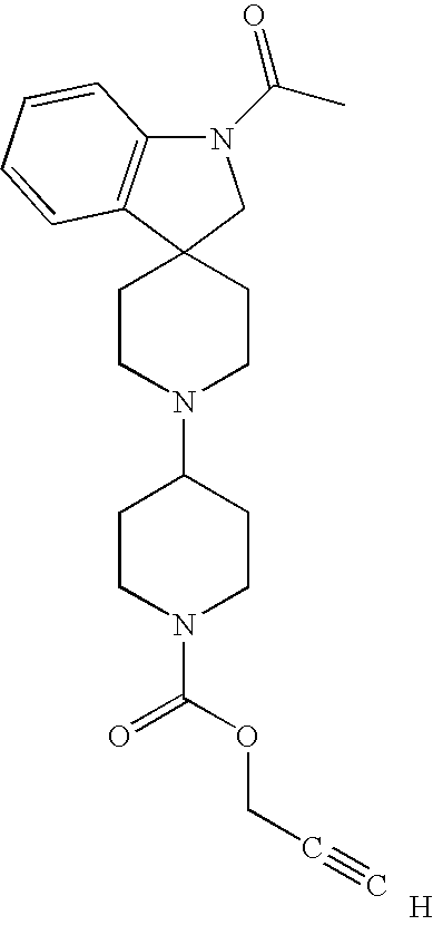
C1CN(C2CCN(C(=O)OCC#C)CC2)CCC12C1=C(N(C(C)=O)C2)C=CC=C1.[H]
